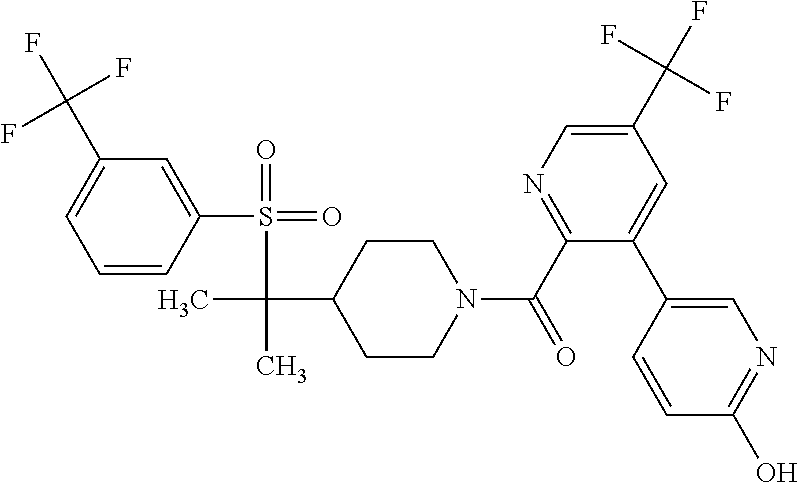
C1=CC(S(=O)(=O)C(C)(C2CCN(C(C3=NC=C(C(F)(F)F)C=C3C3=CN=C(O)C=C3)=O)CC2)C)=CC(C(F)(F)F)=C1
